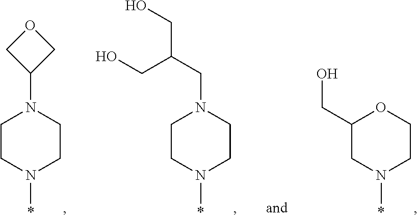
C1CN(*)CCN1CC(CO)CO.C1(CO)CN(*)CCO1.C1CN(*)CCN1C1COC1
